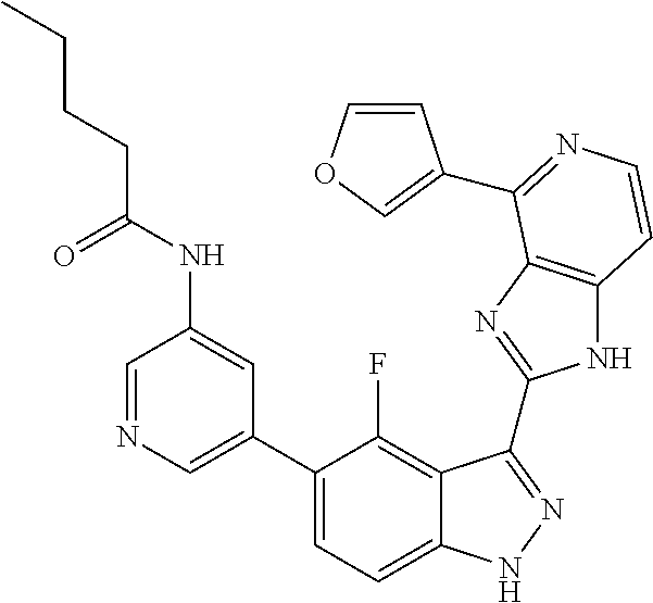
C1=C(C2=CC=C3C(=C2F)C(C2=NC4=C(N2)C=CN=C4C2=COC=C2)=NN3)C=C(NC(=O)CCCC)C=N1
